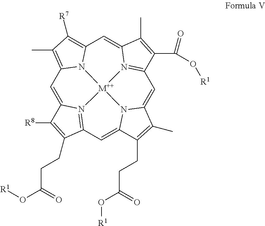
C1=C2N3=C(C=C4N5C(=CC6=N7C(=CC8=C([R7])C(C)=C1N8[M++]753)C(C)=C6C(=O)O[R1])C(C)=C4CCC(O[R1])=O)C(CCC(O[R1])=O)=C2[R8]
